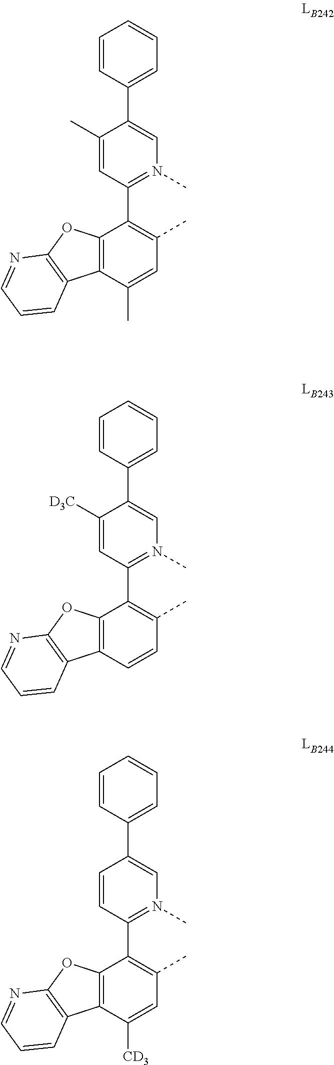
C12=C(C(C)=CC(C)=C1C1=N(C)C=C(C3=CC=CC=C3)C(C)=C1)C1=C(O2)N=CC=C1.C12=C(C=CC(C)=C1C1=N(C)C=C(C3=CC=CC=C3)C([D3C])=C1)C1=C(O2)N=CC=C1.C12=C(C([CD3])=CC(C)=C1C1=N(C)C=C(C3=CC=CC=C3)C=C1)C1=C(O2)N=CC=C1
